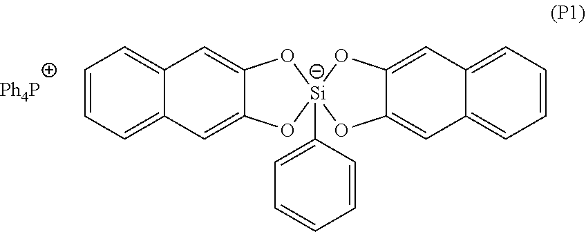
C1=CC=C2C(=C1)C=C1C(=C2)O[Si]2(C3=CC=CC=C3)(O1)OC1=CC3=CC=CC=C3C=C1O2
